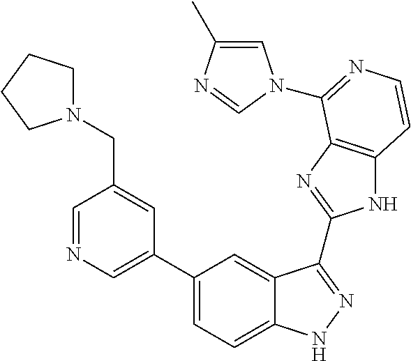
C1(C2=CN=CC(CN3CCCC3)=C2)=CC=C2C(=C1)C(C1=NC3=C(N1)C=CN=C3N1C=C(C)N=C1)=NN2
